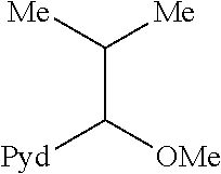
C(C([Me])[Me])([OMe])[Pyd]
